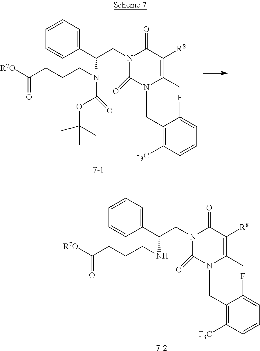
[7-1].N1(CC(C2=CC=CC=C2)N(CCCC([R7O])=O)C(OC(C)(C)C)=O)C(=O)N(CC2=C([F3C])C=CC=C2F)C(C)=C([R8])C1=O.[7-2].N1(CC(C2=CC=CC=C2)NCCCC([R7O])=O)C(=O)N(CC2=C([F3C])C=CC=C2F)C(C)=C([R8])C1=O
